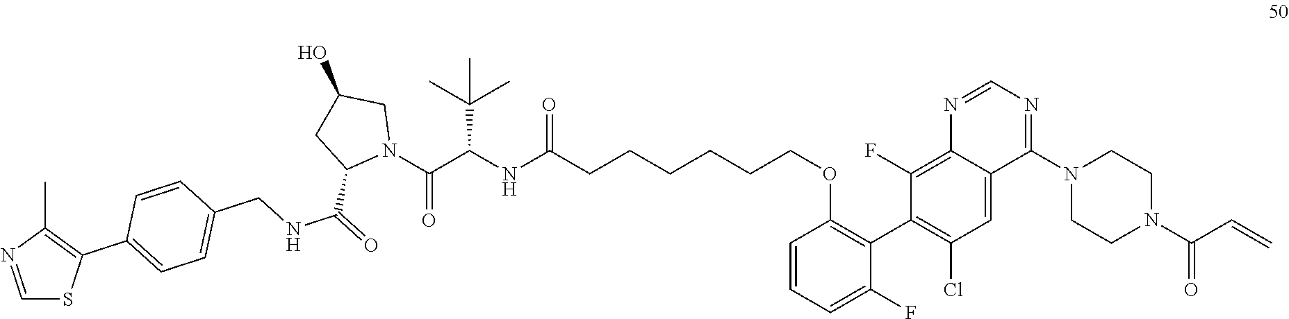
C1=CC=C(F)C(C2=C(Cl)C=C3C(=C2F)N=CN=C3N2CCN(C(=O)C=C)CC2)=C1OCCCCCCC(NC(C(N1CC(O)CC1C(NCC1=CC=C(C2=C(C)N=CS2)C=C1)=O)=O)C(C)(C)C)=O
